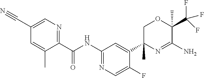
C1(C#N)=CN=C(C(NC2=NC=C(F)C(C3(C)N=C(N)C(C)(C(F)(F)F)OC3)=C2)=O)C(C)=C1
